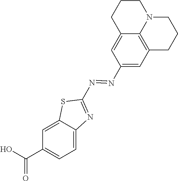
C1=C(N=NC2=NC3=CC=C(C(O)=O)C=C3S2)C=C2C3=C1CCCN3CCC2
